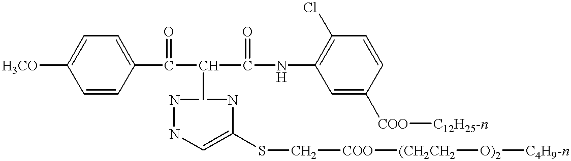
C(C(C(NC1=C(Cl)C=CC([COO][C12H25-n])=C1)=O)C)(=O)C1=CC=C([H3CO])C=C1.N1NC=C(SC[COO][(CH2CH2][O)2][C4H9-n])N1
